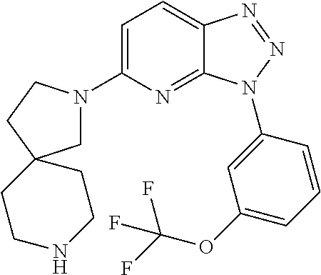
C1=C(N2CC3(CC2)CCNCC3)N=C2C(=C1)N=NN2C1=CC(OC(F)(F)F)=CC=C1
